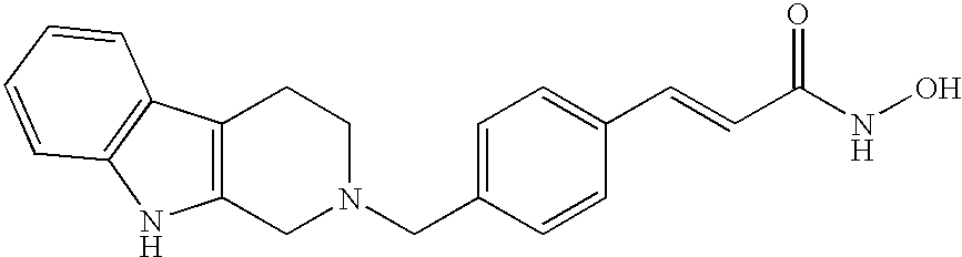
C1N(CC2=CC=C(C=CC(NO)=O)C=C2)CCC2=C1NC1=C2C=CC=C1
